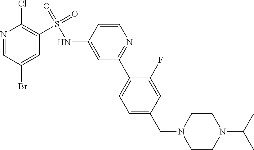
N1=CC(Br)=CC(S(=O)(=O)NC2=CC(C3=CC=C(CN4CCN(C(C)C)CC4)C=C3F)=NC=C2)=C1Cl
